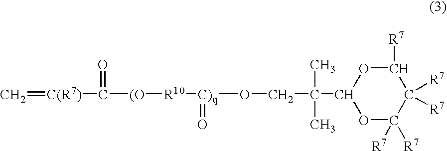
C1([R7])([R7])C([R7])OC(C(C)(C)CO[C)q](=O)[R10][(O]C(=O)[C(R7)]=C)OC1([R7])[R7]
